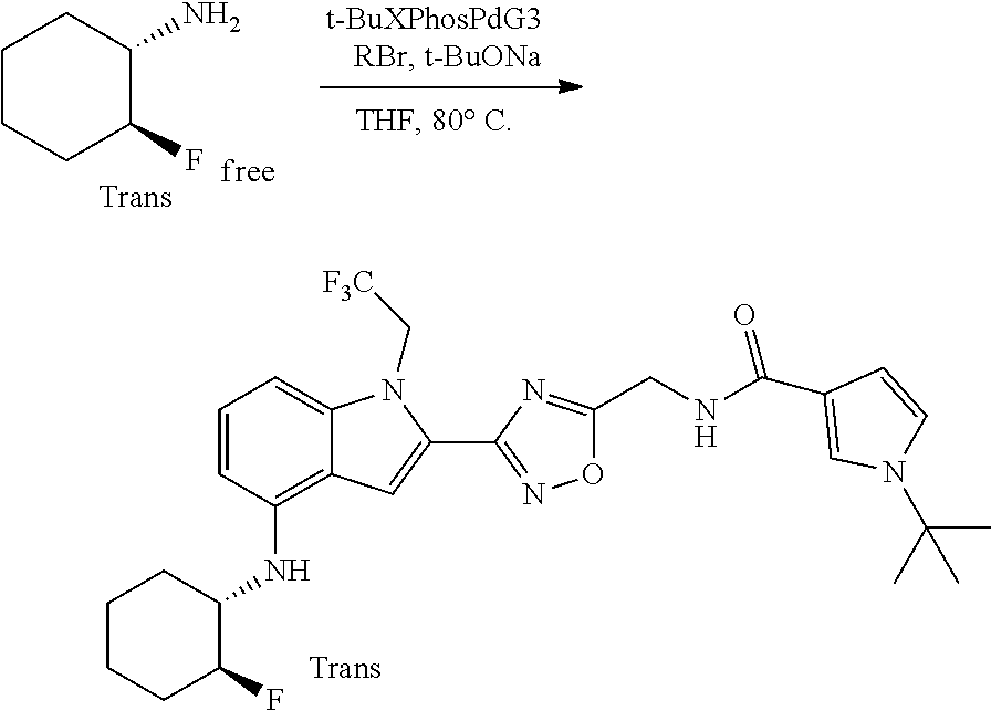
NC1CCCCC1F.C1=CC(NC2CCCCC2F)=C2C(=C1)N(C[F3C])C(C1=NOC(CNC(C3=CN(C(C)(C)C)C=C3)=O)=N1)=C2
